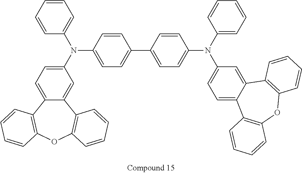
C12=CC=C(N(C3=CC=C(C4=CC=C(N(C5=CC=C6C(=C5)C5=C(OC7=C6C=CC=C7)C=CC=C5)C5=CC=CC=C5)C=C4)C=C3)C3=CC=CC=C3)C=C1C1=C(OC3=C2C=CC=C3)C=CC=C1
